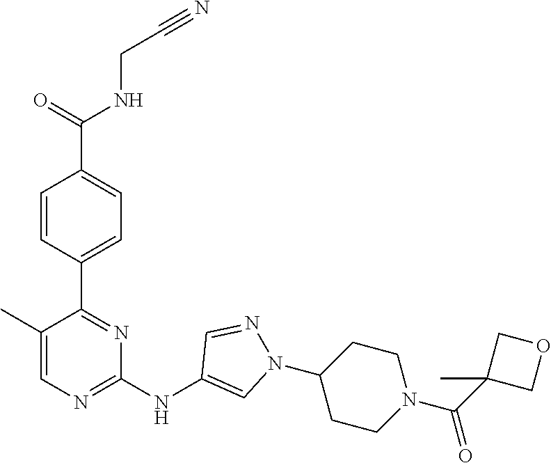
C(CNC(C1=CC=C(C2=NC(NC3=CN(C4CCN(C(=O)C5(C)COC5)CC4)N=C3)=NC=C2C)C=C1)=O)#N
